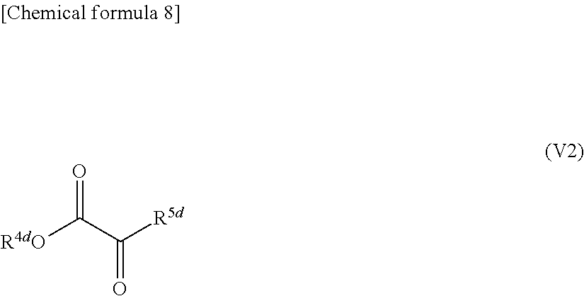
C([R4dO])(C([R5d])=O)=O
